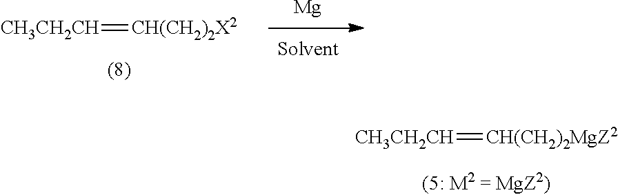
[CH3CH2CH]=[CH(CH2)2MgZ2].[Mg].[CH3CH2CH]=[CH(CH2)2X2]
